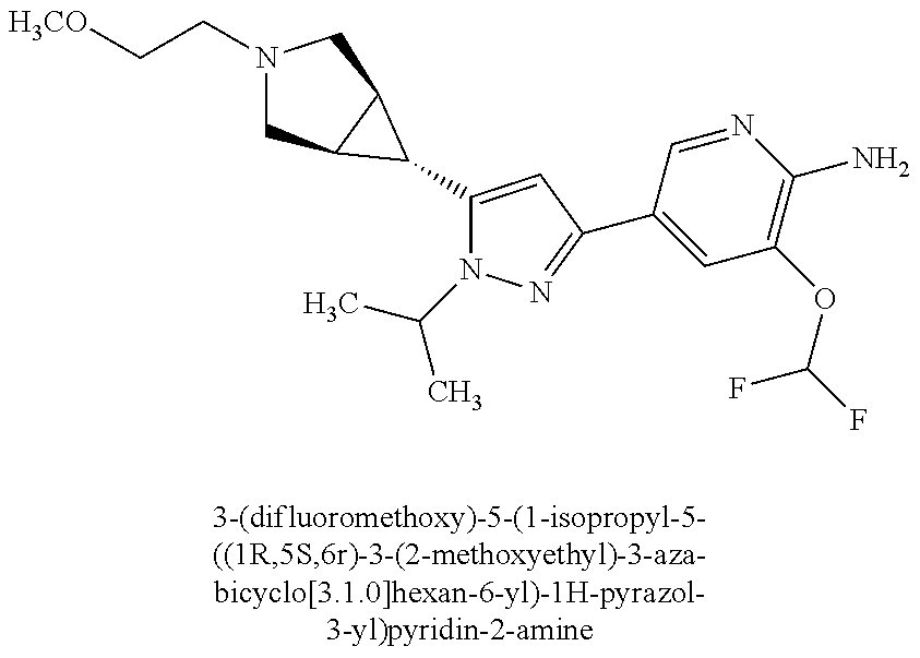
N1(CC[H3CO])CC2C(C1)C2C1=CC(C2=CC(OC(F)F)=C(N)N=C2)=NN1C(C)C
